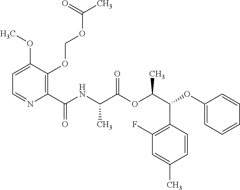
C1=C(OC)C(OCOC(C)=O)=C(C(NC(C(OC(C(OC2=CC=CC=C2)C2=C(F)C=C(C)C=C2)C)=O)C)=O)N=C1
